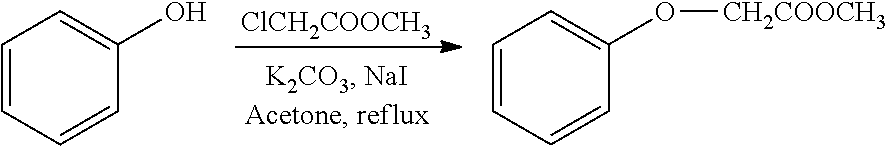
[ClCH2COOCH3].C1=CC=CC(O)=C1.C1=CC=CC(O[CH2COOCH3])=C1
